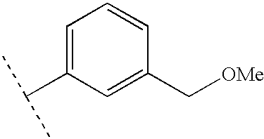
C1=C(C(C)C)C=C(C[OMe])C=C1
